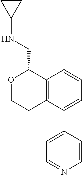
C12=C(C(C3=CC=NC=C3)=CC=C1)CCOC2CNC1CC1
